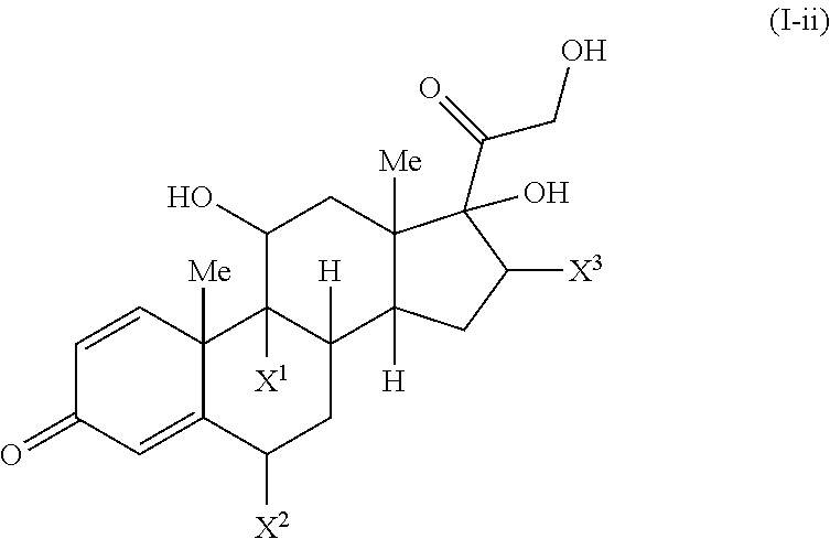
C1=CC2([Me])C(=CC1=O)C([X2])CC1([H])C2([X1])C(O)CC2([Me])C1([H])CC([X3])C2(O)C(=O)CO
